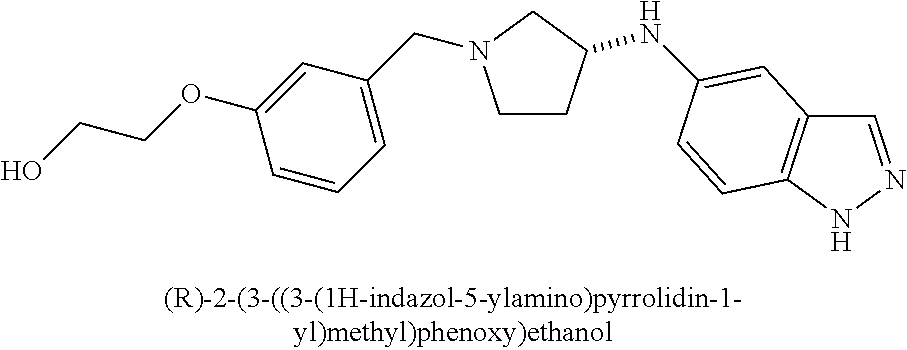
C1CC(NC2=CC3=C(NN=C3)C=C2)CN1CC1=CC=CC(OCCO)=C1
